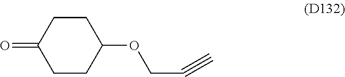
C1(=O)CCC(OCC#C)CC1
